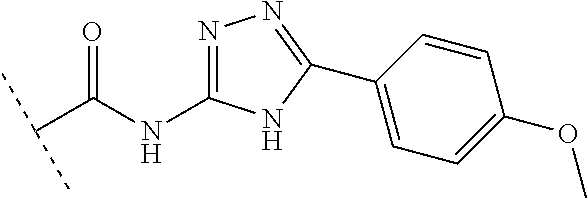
C(C(NC1=NN=C(C2=CC=C(OC)C=C2)N1)=O)(C)C
